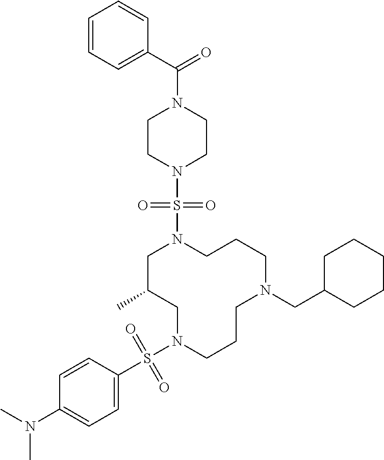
C1C(C)CN(S(C2=CC=C(N(C)C)C=C2)(=O)=O)CCCN(CC2CCCCC2)CCCN1S(N1CCN(C(C2=CC=CC=C2)=O)CC1)(=O)=O
